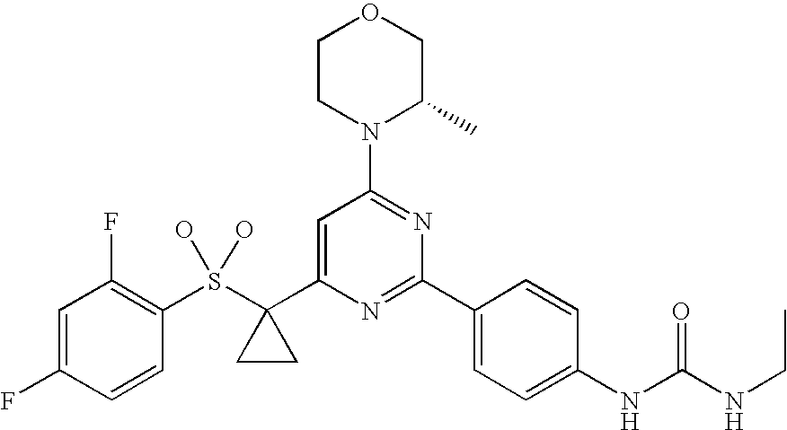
C1=C(F)C=CC(S(C2(C3=CC(N4C(C)COCC4)=NC(C4=CC=C(NC(NCC)=O)C=C4)=N3)CC2)(O)O)=C1F
